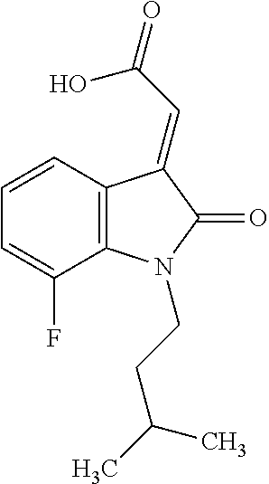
C1=CC=C(F)C2=C1C(=CC(=O)O)C(=O)N2CCC(C)C
